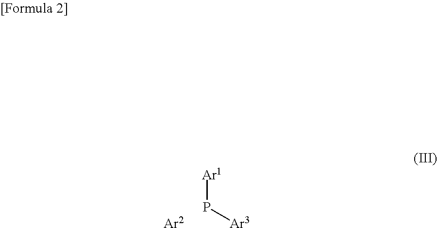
[Ar1]P[Ar3].[Ar2]
